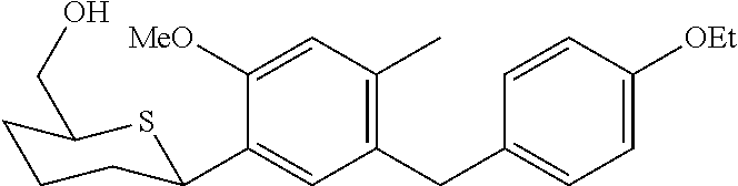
C1([MeO])=CC(C)=C(CC2=CC=C([OEt])C=C2)C=C1C1CCCC(CO)S1
